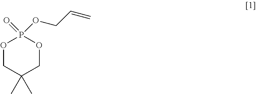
O1P(=O)(OCC=C)OCC(C)(C)C1
